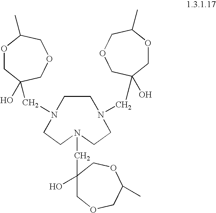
N1(CC2(O)COC(C)COC2)CCN(CC2(O)COC(C)COC2)CCN(CC2(O)COCC(C)OC2)CC1
